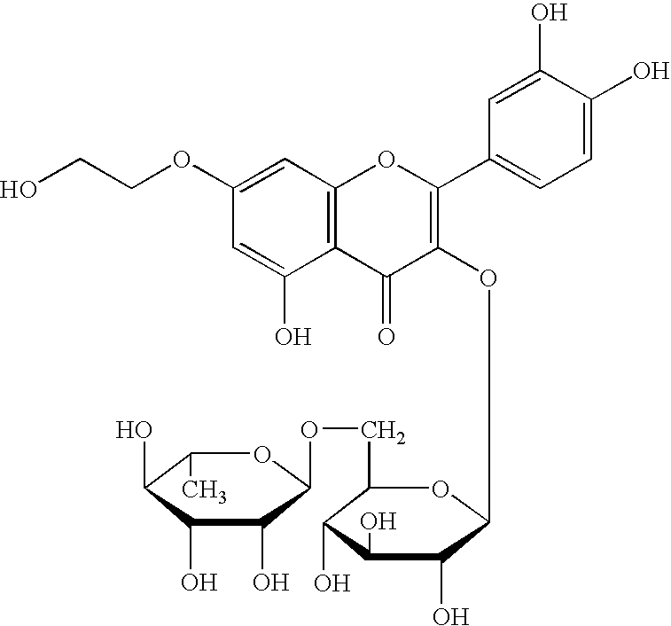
C1=C(OCCO)C=C(O)C2=C1OC(C1=CC=C(O)C(O)=C1)=C(OC1C(O)C(O)C(O)C(COC3C(O)C(O)C(O)C(C)O3)O1)C2=O
